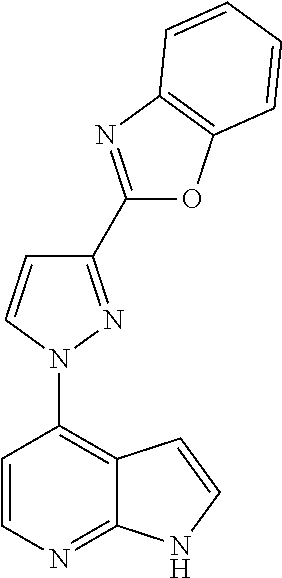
C1=CN=C2C(=C1N1N=C(C3=NC4=C(O3)C=CC=C4)C=C1)C=CN2
